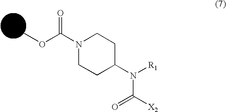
N1(C(OC)=O)CCC(N([R1])C([X2])=O)CC1
